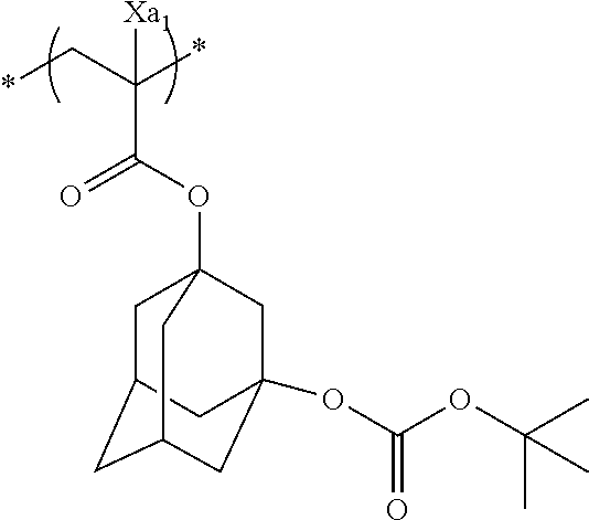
*CC(*)([Xa1])C(=O)OC12CC3CC(CC(OC(OC(C)(C)C)=O)(C1)C3)C2
